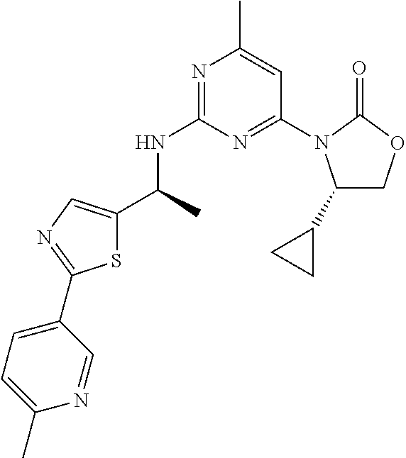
S1C(C(C)NC2=NC(C)=CC(N3C(C4CC4)COC3=O)=N2)=CN=C1C1=CC=C(C)N=C1
